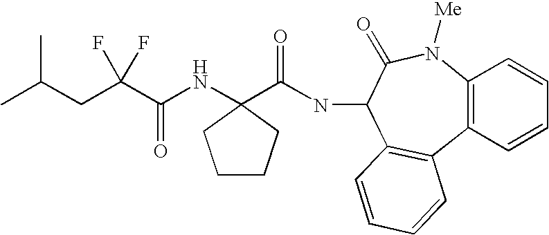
C12=C(C=CC=C1)C1=C(C(NC(C3(NC(C(CC(C)C)(F)F)=O)CCCC3)=O)C(=O)N2[Me])C=CC=C1
